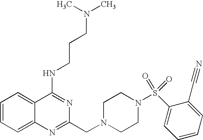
C1=CC=C2C(=C1)C(NCCCN(C)C)=NC(CN1CCN(S(C3=CC=CC=C3C#N)(=O)=O)CC1)=N2
